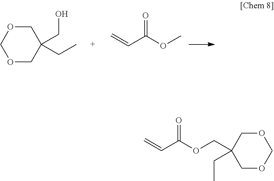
O1CC(CO)(CC)COC1.C=CC(OC)=O.C=CC(OCC1(CC)COCOC1)=O
